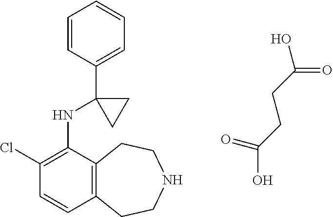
C1(Cl)=C(NC2(C3=CC=CC=C3)CC2)C2=C(C=C1)CCNCC2.C(=O)(O)CCC(O)=O
